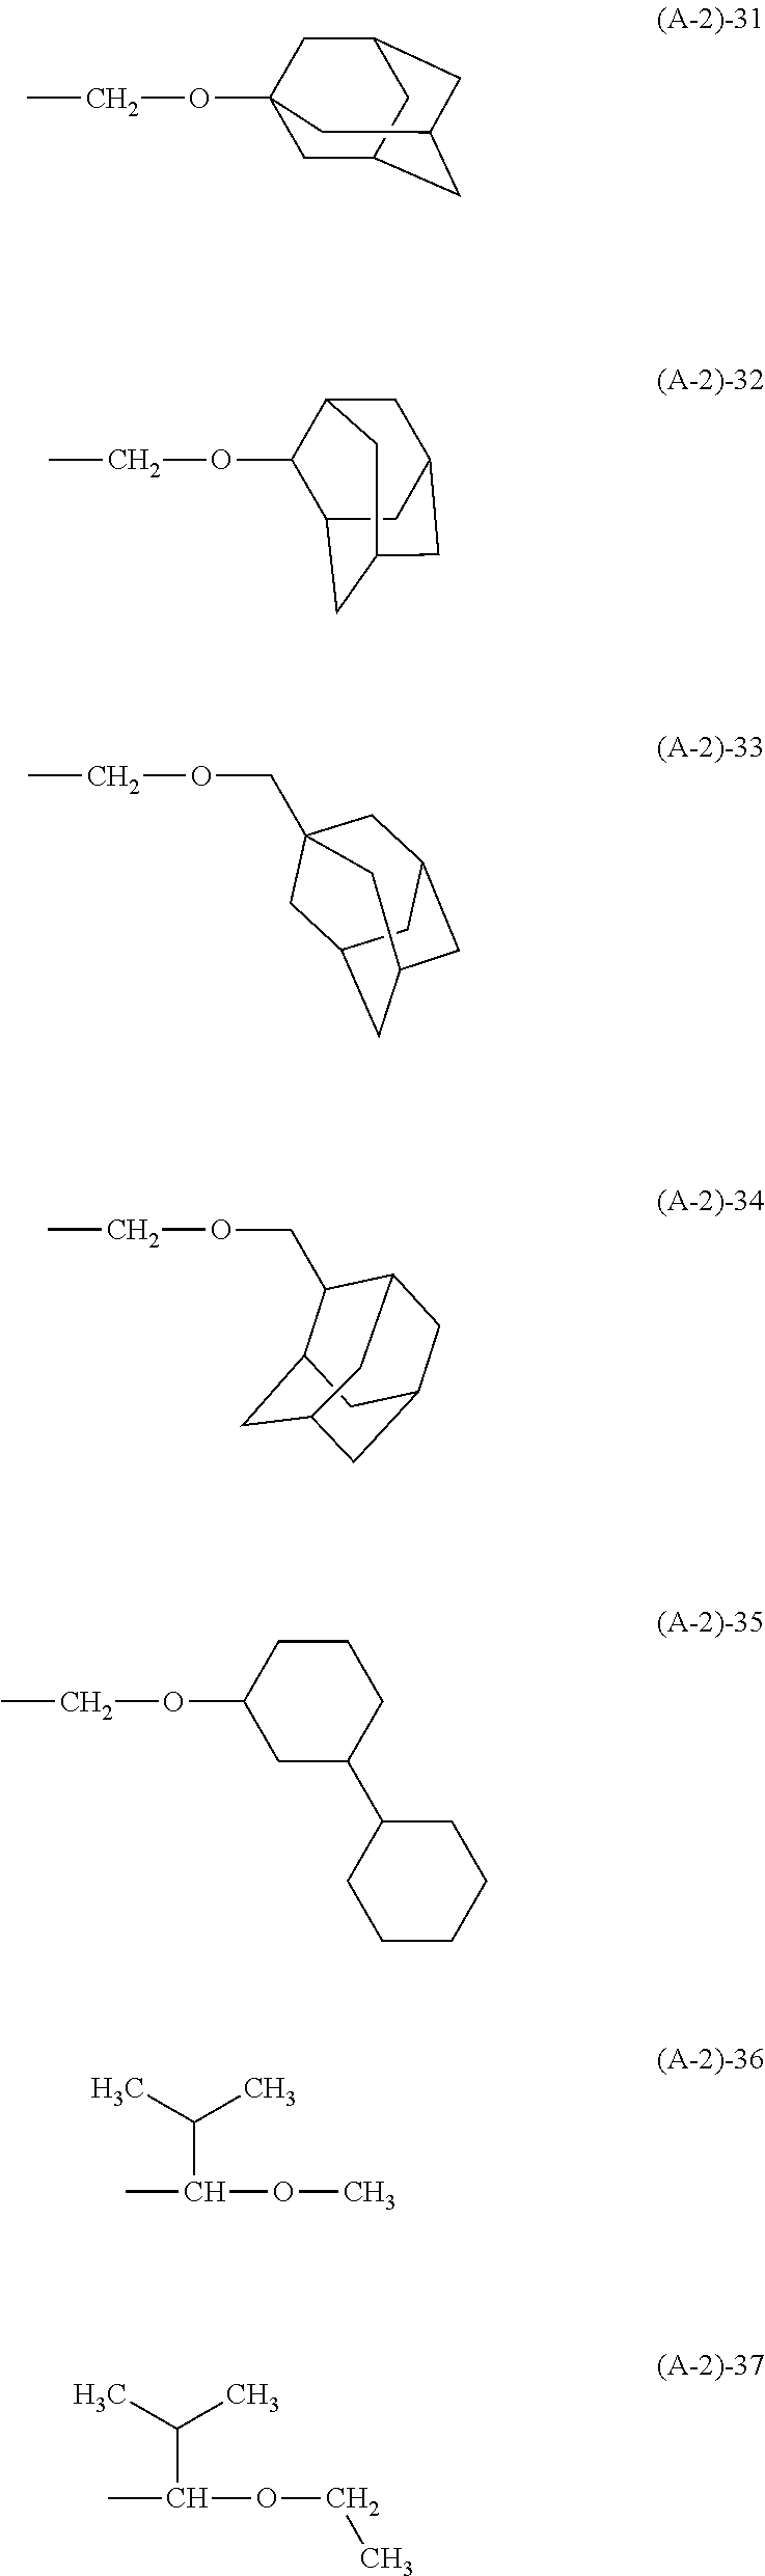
O(CC)C12CC3CC(CC(C1)C3)C2.O(CC)C1C2CC3CC(CC1C3)C2.C1C2CC3CC(CC1(COCC)C3)C2.O(CC)CC1C2CC3CC(CC1C3)C2.O(CC)C1CC(C2CCCCC2)CCC1.CC(C(C)C)OC.CC(C(C)C)OCC
